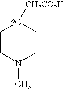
C1CN(C)CC[*C]1[CH2CO2H]
